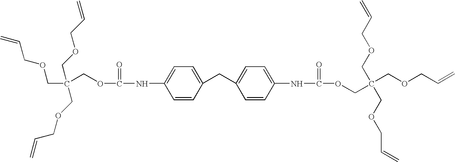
C=CCOCC(COC(=O)NC1=CC=C(CC2=CC=C(NC(=O)OCC(COCC=C)(COCC=C)COCC=C)C=C2)C=C1)(COCC=C)COCC=C
